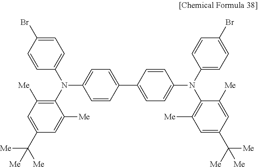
C1=CC(Br)=CC=C1N(C1=CC=C(C2=CC=C(N(C3=CC=C(Br)C=C3)C3=C([Me])C=C(C([Me])([Me])[Me])C=C3[Me])C=C2)C=C1)C1=C([Me])C=C(C([Me])([Me])[Me])C=C1[Me]
